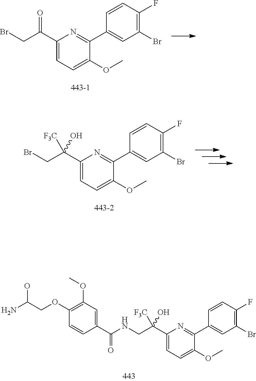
C1(C(CBr)=O)=CC=C(OC)C(C2=CC(Br)=C(F)C=C2)=N1.C1(C(CBr)([F3C])O)=CC=C(OC)C(C2=CC(Br)=C(F)C=C2)=N1.C1(C(CNC(C2=CC(OC)=C(OCC(N)O)C=C2)=O)([F3C])O)=CC=C(OC)C(C2=CC(Br)=C(F)C=C2)=N1
